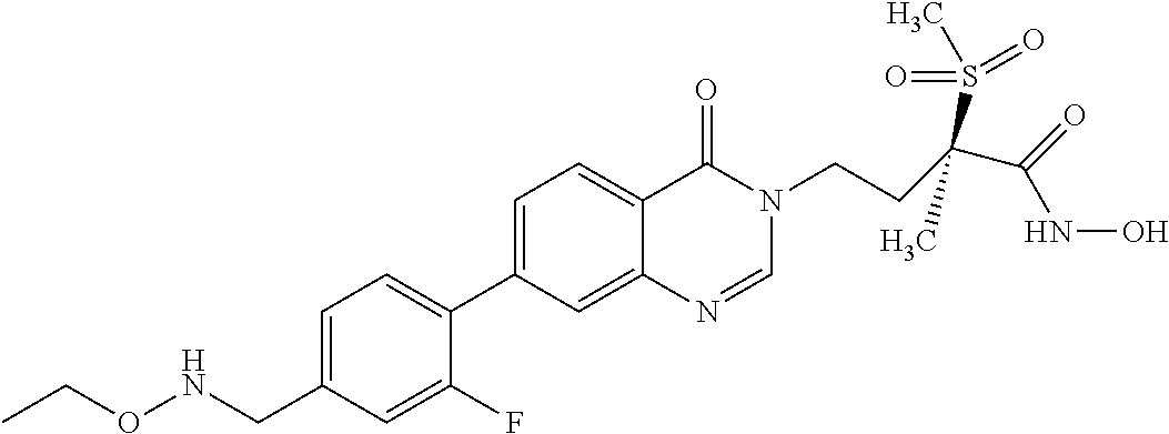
C1=C(CNOCC)C=C(F)C(C2=CC=C3C(=C2)N=CN(CCC(C(=O)NO)(S(=O)(=O)C)C)C3=O)=C1
